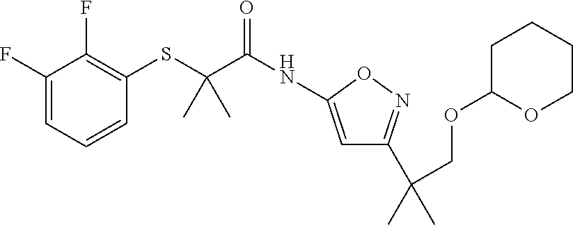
C1(F)=CC=CC(SC(C(NC2=CC(C(C)(COC3OCCCC3)C)=NO2)=O)(C)C)=C1F
